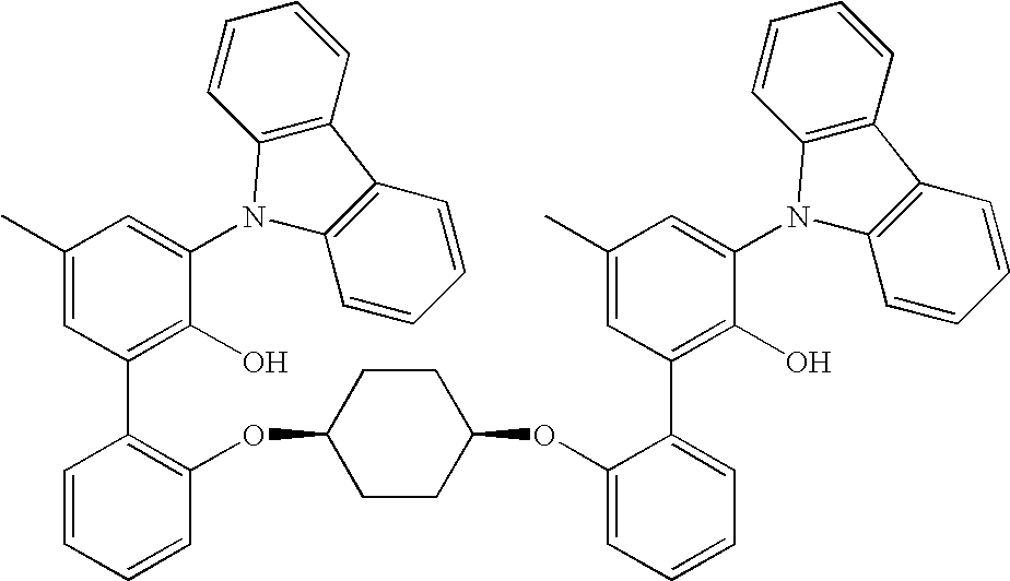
C1(C)=CC(C2=C(OC3CCC(OC4=CC=CC=C4C4=C(O)C(N5C6=C(C7=C5C=CC=C7)C=CC=C6)=CC(C)=C4)CC3)C=CC=C2)=C(O)C(N2C3=C(C4=C2C=CC=C4)C=CC=C3)=C1
